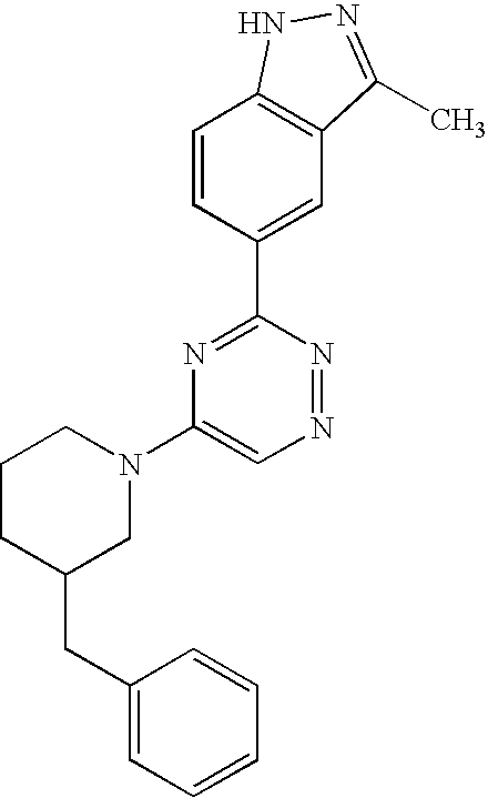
C1=CC(C2=NC(N3CCCC(CC4=CC=CC=C4)C3)=CN=N2)=CC2=C1NN=C2C
